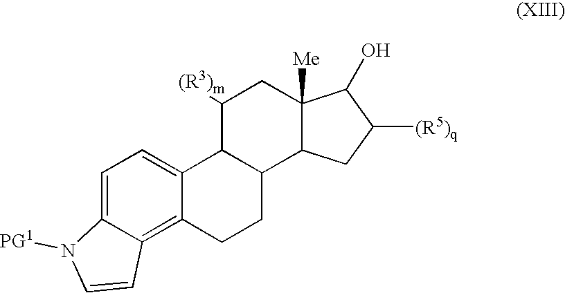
C1([(R3)m])C2C(C3C([Me])(C1)C(O)C([(R5)q])C3)CCC1=C3C(=CC=C21)N([PG1])C=C3
